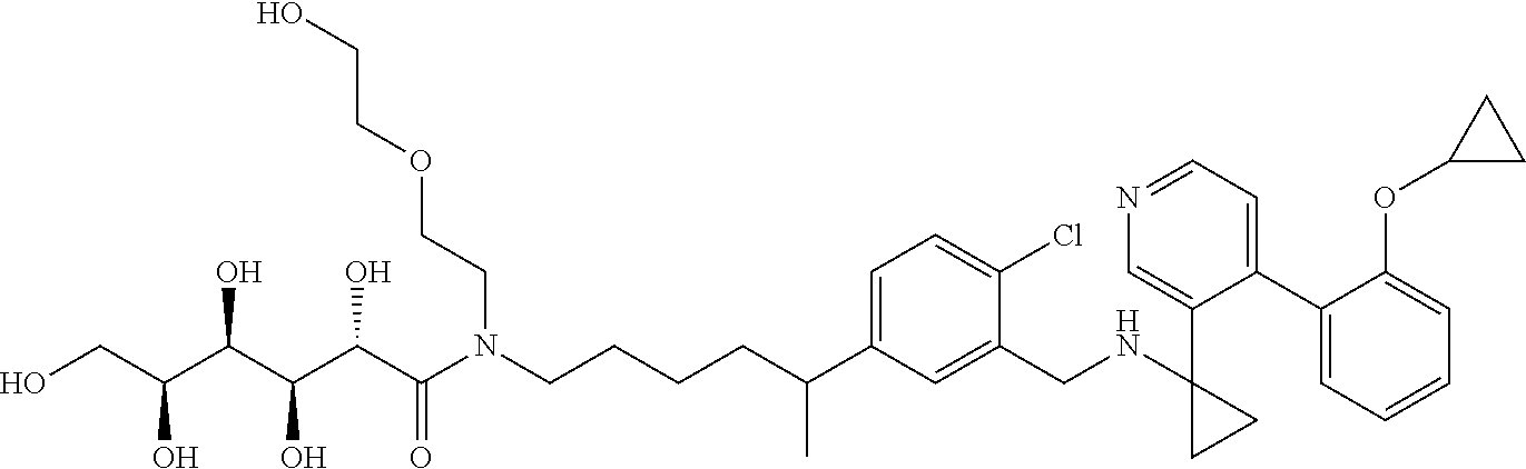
C1(C2=CC=NC=C2C2(NCC3=CC(C(CCCCN(C(C(C(C(C(CO)O)O)O)O)=O)CCOCCO)C)=CC=C3Cl)CC2)=CC=CC=C1OC1CC1
